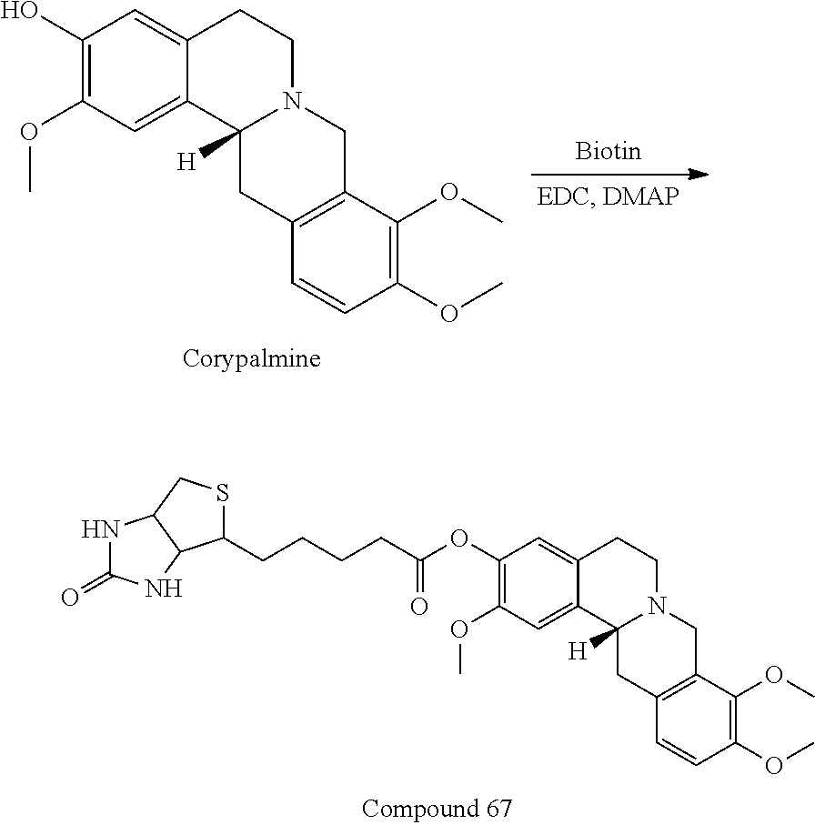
C1(OC(CCCCC2SCC3C2NC(=O)N3)=O)=C(OC)C=C2C(=C1)CCN1C2([H])CC2=C(C1)C(OC)=C(OC)C=C2.C1(O)=C(OC)C=C2C(=C1)CCN1C2([H])CC2=C(C1)C(OC)=C(OC)C=C2
